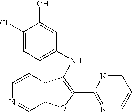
C1(Cl)=CC=C(NC2=C(C3=NC=CC=N3)OC3=C2C=CN=C3)C=C1O
